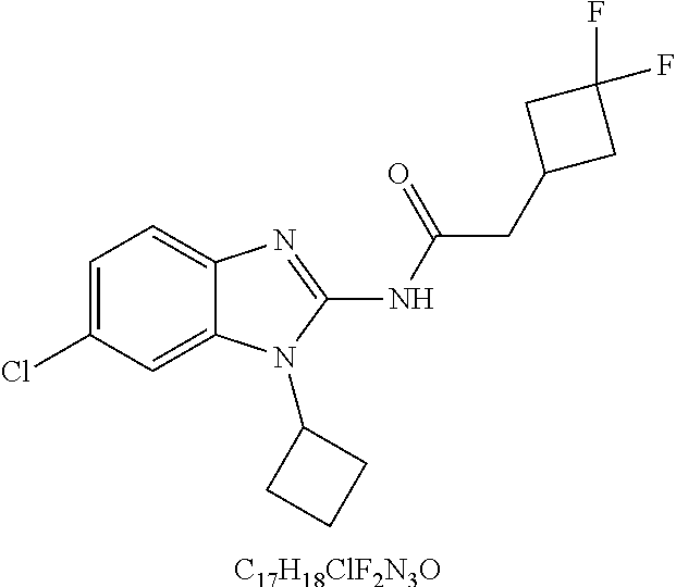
[C17H18ClF2N3O].C1=C(Cl)C=C2C(=C1)N=C(NC(CC1CC(F)(F)C1)=O)N2C1CCC1
